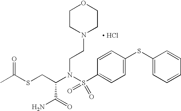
N(C(CSC(C)=O)C(=O)N)(S(=O)(=O)C1=CC=C(SC2=CC=CC=C2)C=C1)CCN1CCOCC1.[ HCl]
